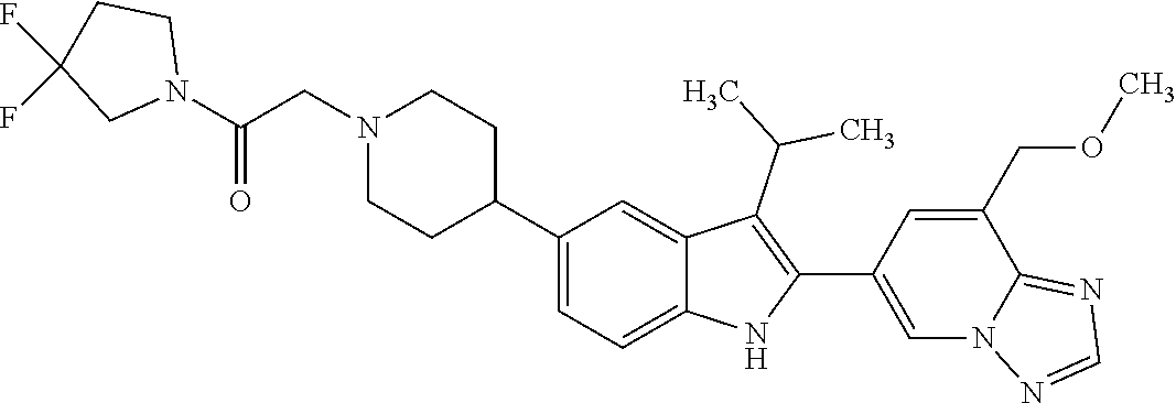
C1(C2CCN(CC(N3CCC(F)(F)C3)=O)CC2)=CC=C2C(=C1)C(C(C)C)=C(C1=CN3C(=NC=N3)C(COC)=C1)N2
